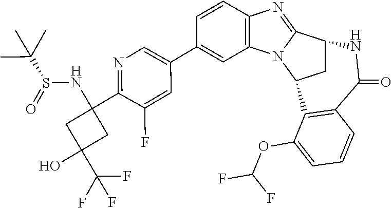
C1=CC2=C(C=C1C1=CN=C(C3(NS(=O)C(C)(C)C)CC(C(F)(F)F)(O)C3)C(F)=C1)N1C(=N2)C2CC1C1=C(C(=O)N2)C=CC=C1OC(F)F
